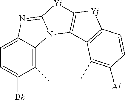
C1=C2C(=C(C)C([Bk])=C1)N1C(=N2)[Yi]C2=C1C1=C([Yj]2)C=CC([Al])=C1C
